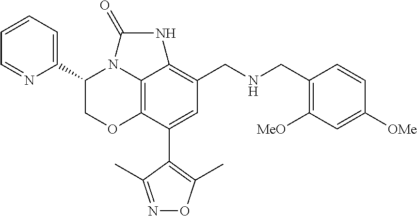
C12=C3C(C4=C(C)ON=C4C)=CC(CNCC4=C([MeO])C=C([OMe])C=C4)=C1NC(=O)N2C(C1=CC=CC=N1)CO3
